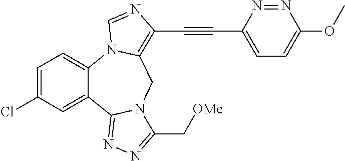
C1=C(Cl)C=C2C(=C1)N1C(=C(C#CC3=CC=C(OC)N=N3)N=C1)CN1C2=NN=C1C[OMe]
